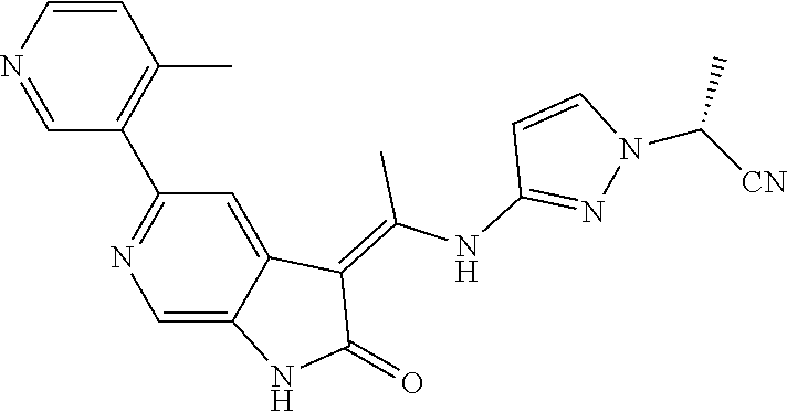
C1=CN=CC(C2=NC=C3C(=C2)C(=C(NC2=NN(C(C)[CN])C=C2)C)C(=O)N3)=C1C
